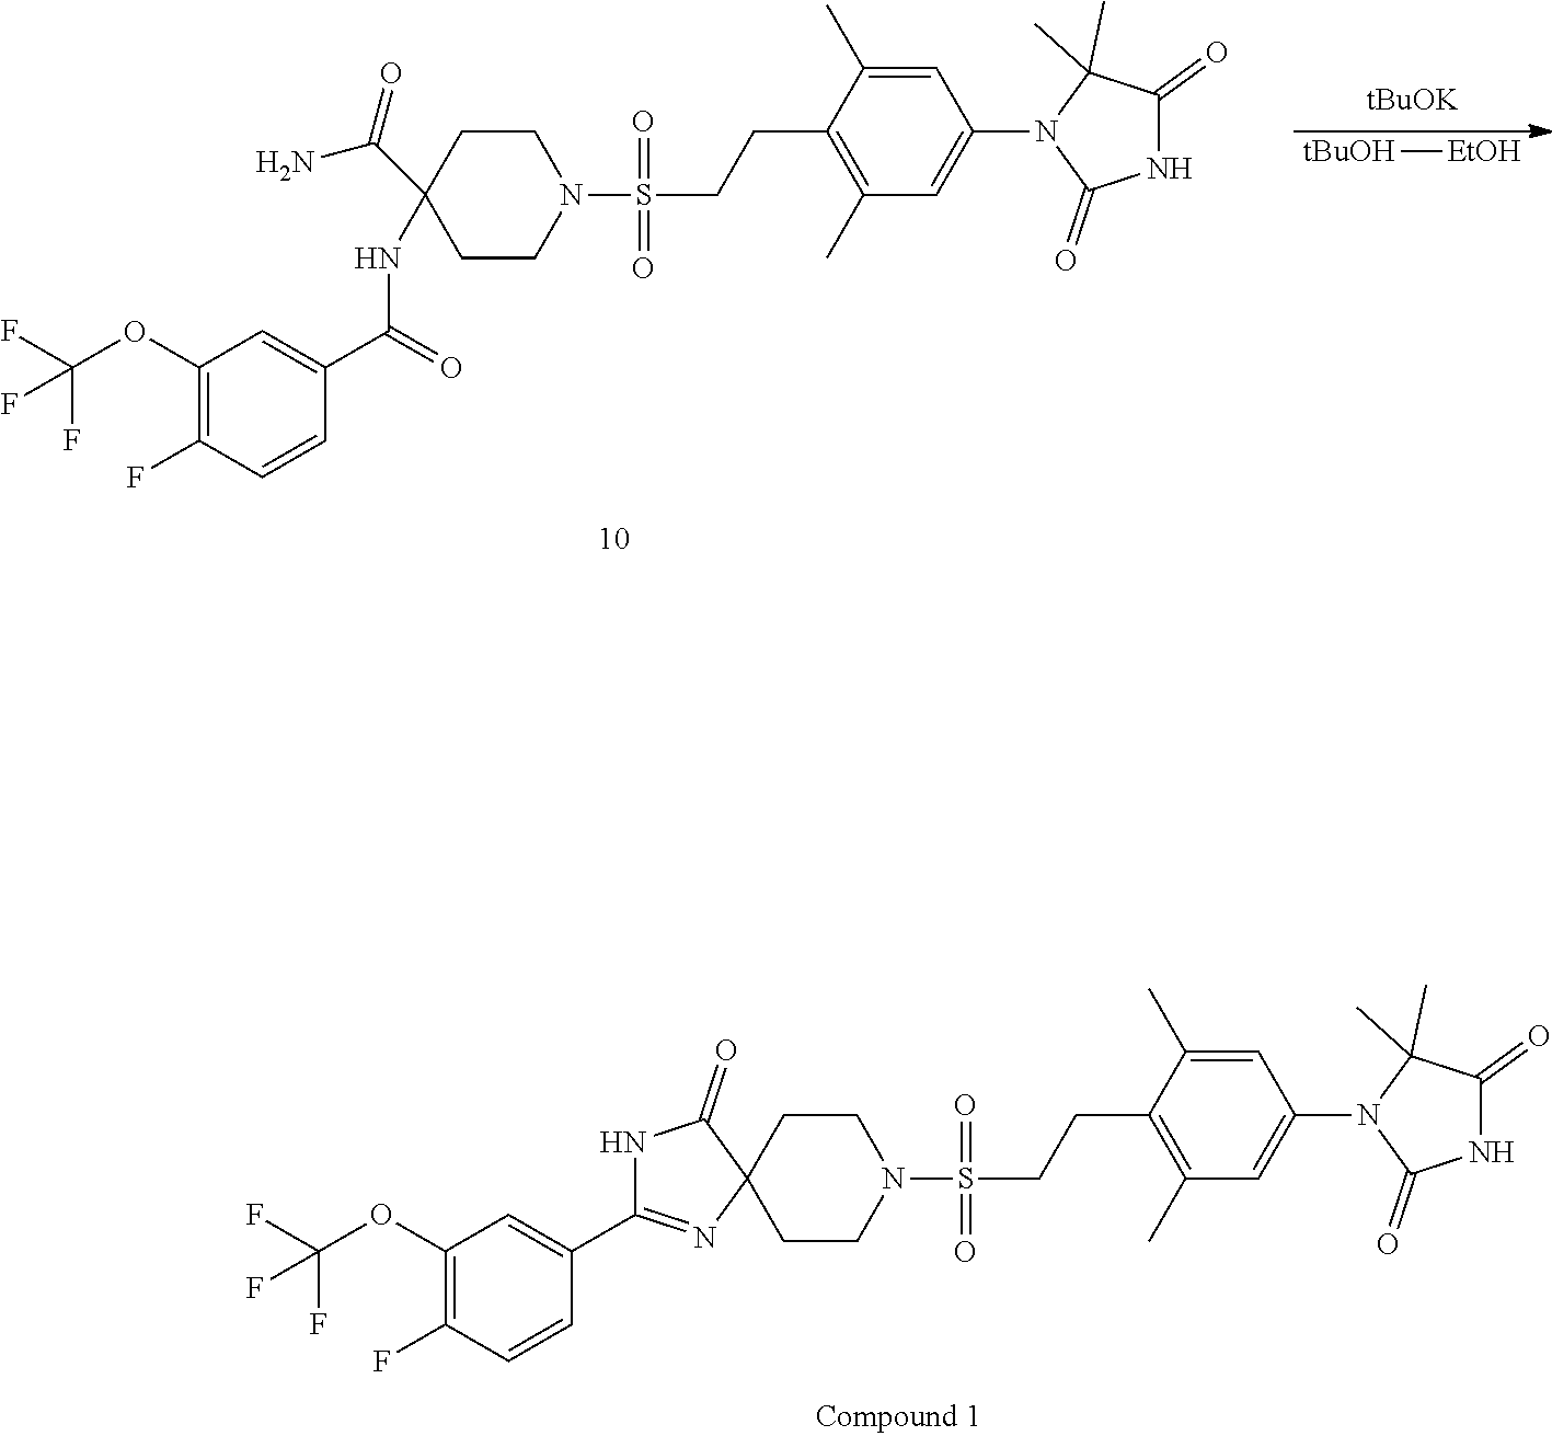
N1(S(=O)(=O)CCC2=C(C)C=C(N3C(=O)NC(=O)C3(C)C)C=C2C)CCC2(CC1)C(=O)NC(C1=CC(OC(F)(F)F)=C(F)C=C1)=N2.C(C1(NC(=O)C2=CC(OC(F)(F)F)=C(F)C=C2)CCN(S(=O)(=O)CCC2=C(C)C=C(N3C(=O)NC(=O)C3(C)C)C=C2C)CC1)(=O)N.[tBuOK].[tBuOH][EtOH]
